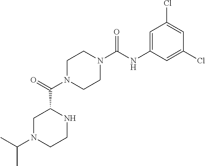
C1N(C(C2CN(C(C)C)CCN2)=O)CCN(C(NC2=CC(Cl)=CC(Cl)=C2)=O)C1
